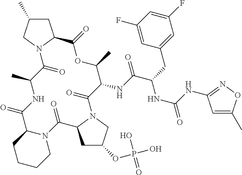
C1C(C)CN2C1C(=O)OC(C)C(NC(C(CC1=CC(F)=CC(F)=C1)NC(NC1=NOC(C)=C1)=O)=O)C(=O)N1CC(OP(O)(O)=O)CC1C(=O)N1C(C(=O)NC(C)C2=O)CCCC1
